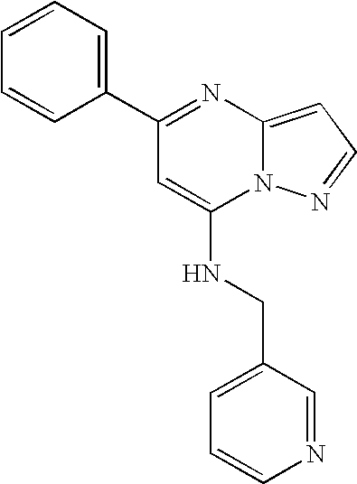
C1(C2=CC=CC=C2)=NC2=CC=NN2C(NCC2=CC=CN=C2)=C1
